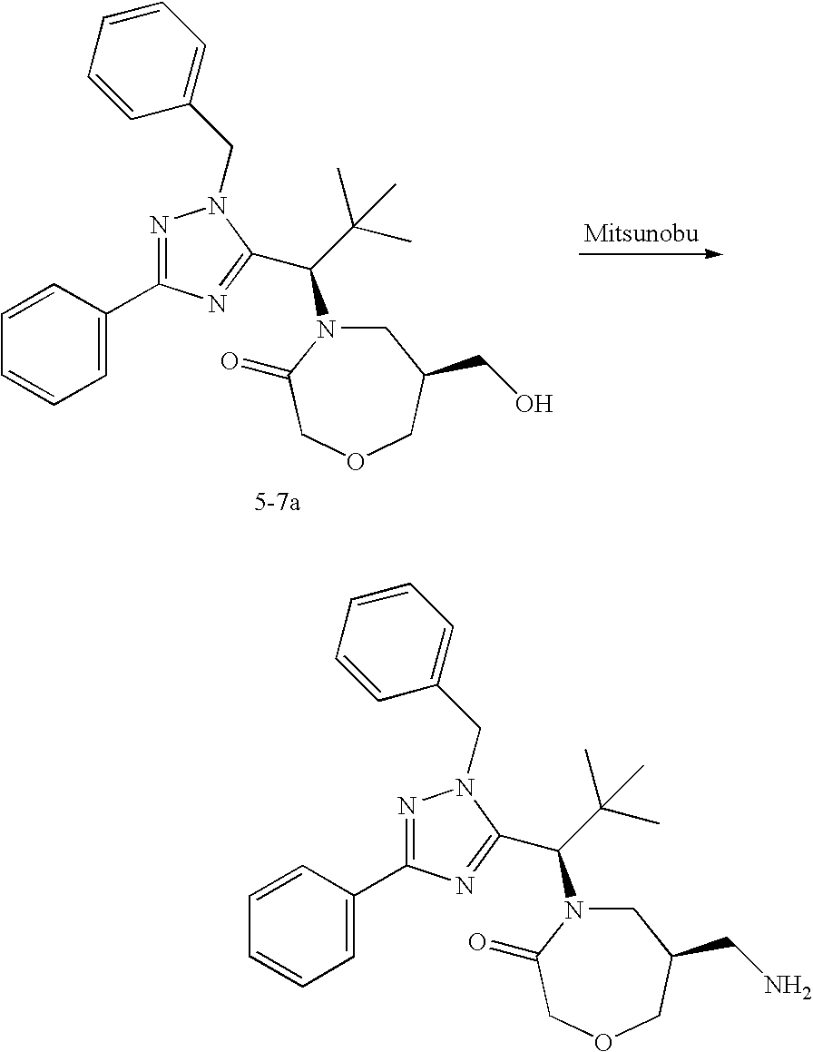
C1=C(C2=NN(CC3=CC=CC=C3)C(C(C(C)(C)C)N3CC(CO)COCC3=O)=N2)C=CC=C1.C1=C(C2=NN(CC3=CC=CC=C3)C(C(C(C)(C)C)N3CC(CN)COCC3=O)=N2)C=CC=C1
